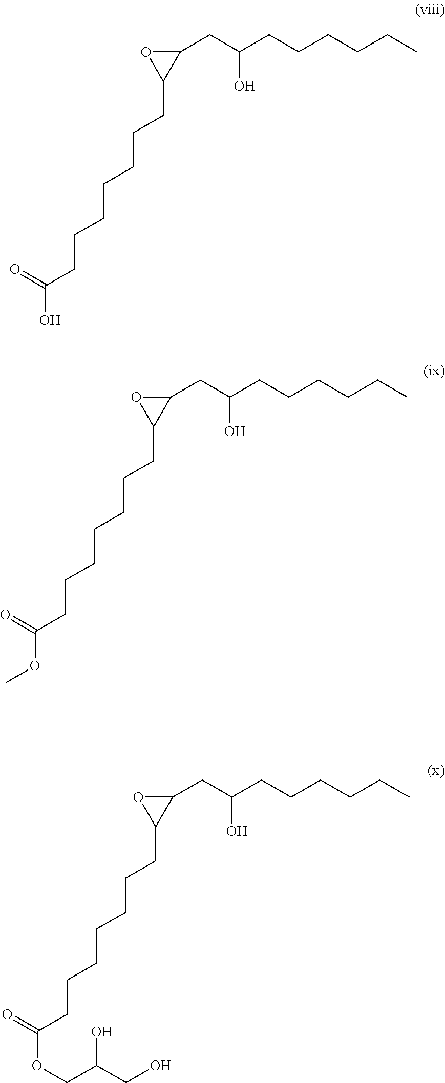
C1(CC(CCCCCC)O)OC1CCCCCCCC(O)=O.C1(CC(CCCCCC)O)OC1CCCCCCCC(OC)=O.C1(CC(CCCCCC)O)OC1CCCCCCCC(OCC(CO)O)=O
